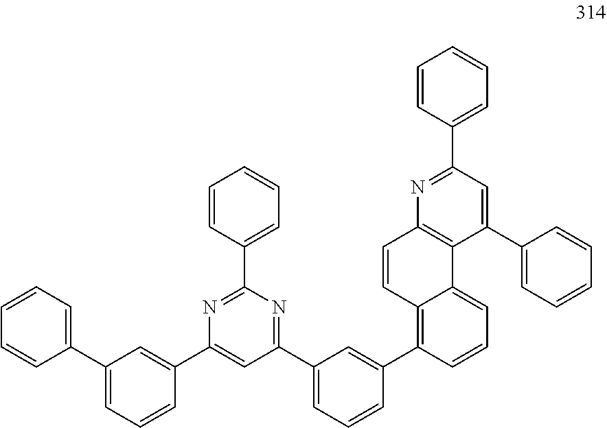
C12=C(C3=CC(C4=NC(C5=CC=CC=C5)=NC(C5=CC(C6=CC=CC=C6)=CC=C5)=C4)=CC=C3)C=CC=C1C1=C(C=C2)N=C(C2=CC=CC=C2)C=C1C1=CC=CC=C1
